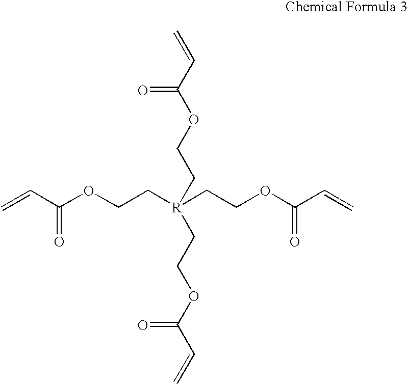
C=CC(OCC[R](CCOC(C=C)=O)(CCOC(C=C)=O)CCOC(C=C)=O)=O
